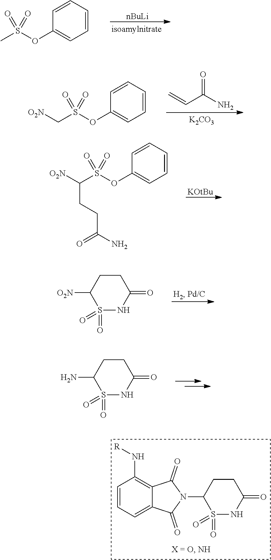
C1(OS(C([O2N])CCC(N)=O)(=O)=O)=CC=CC=C1.[KOtBu].[nBuLi].C1=CC=CC=C1OS(C)(=O)=O.C=CC(=O)N.[K2CO3].C1=CC=CC=C1OS(C[O2N])(=O)=O.C1C([O2N])S(=O)(=O)NC(=O)C1.C1C(N)S(=O)(=O)NC(=O)C1.C1C(N2C(=O)C3=C(N[R])C=CC=C3C2=O)S(=O)(=O)NC(=O)C1
